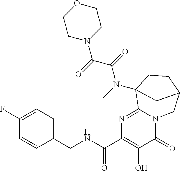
C1(CNC(C2=C(O)C(=O)N3C(=N2)C2(N(C(=O)C(N4CCOCC4)=O)C)CCC(C3)C2)=O)=CC=C(F)C=C1
